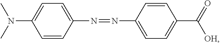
C1=C(N(C)C)C=CC(N=NC2=CC=C(C(=O)[OH])C=C2)=C1
